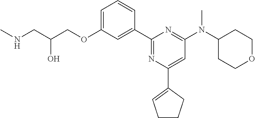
C1=C(OCC(CNC)O)C=C(C2=NC(C3=CCCC3)=CC(N(C3CCOCC3)C)=N2)C=C1
